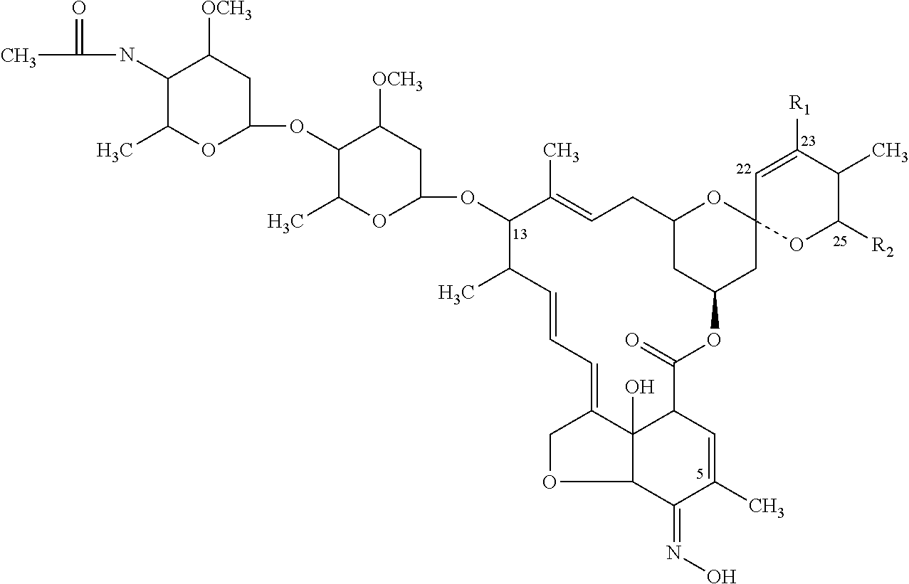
C12CC(CC3(O1)OC([R2])C(C)C([R1])=C3)OC(=O)C1C3(O)C(=CC=CC(C)C(OC4CC([OCH3])C(OC5CC([OCH3])C(NC(=O)C)C(C)O5)C(C)O4)C(C)=CC2)COC3C(=NO)C(C)=C1
